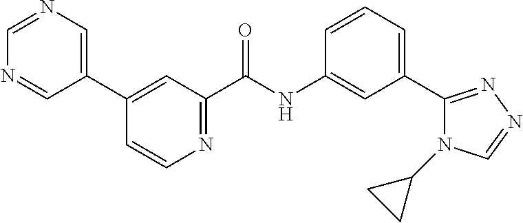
C1=NC=C(C2=CC(C(NC3=CC(C4=NN=CN4C4CC4)=CC=C3)=O)=NC=C2)C=N1
